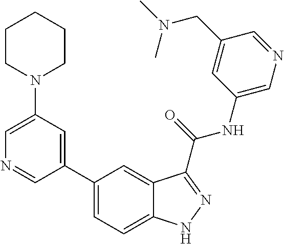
C1(N2CCCCC2)=CN=CC(C2=CC=C3C(=C2)C(C(NC2=CN=CC(CN(C)C)=C2)=O)=NN3)=C1
